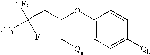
C([CF3])([CF3])(F)CC(OC1=CC=C([Qh])C=C1)C[Qg]
